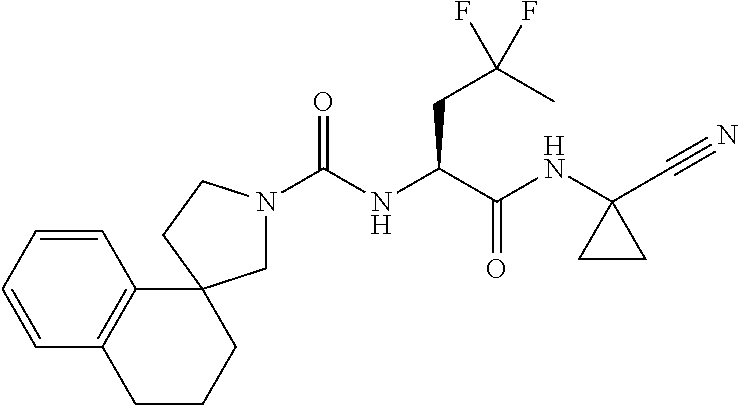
N1(C(NC(C(NC2(C#N)CC2)=O)CC(C)(F)F)=O)CC2(CC1)C1=C(CCC2)C=CC=C1
